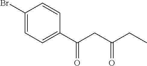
C1(Br)=CC=C(C(CC(CC)=O)=O)C=C1
